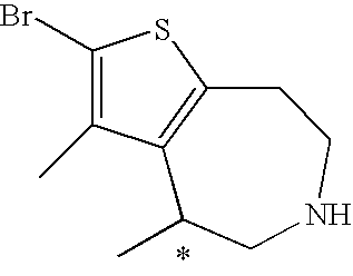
C1(Br)=C(C)C2=C(S1)CCNCC2C
